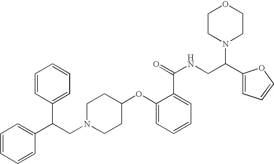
C1CC(OC2=CC=CC=C2C(=O)NCC(C2=CC=CO2)N2CCOCC2)CCN1CC(C1=CC=CC=C1)C1=CC=CC=C1
